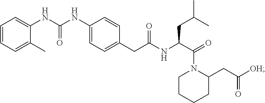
C1=CC=C(C)C(NC(NC2=CC=C(CC(NC(C(=O)N3CCCCC3CC([OH])=O)CC(C)C)=O)C=C2)=O)=C1
